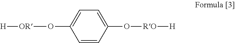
[OR](OC1=CC=C(O[RO][H])C=C1)[H]
